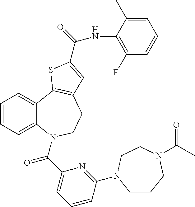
C1=CC=C2C(=C1)C1=C(CCN2C(C2=CC=CC(N3CCCN(C(C)=O)CC3)=N2)=O)C=C(C(=O)NC2=C(F)C=CC=C2C)S1
